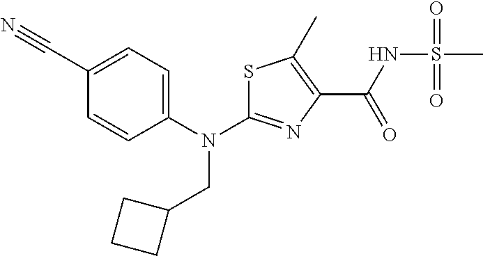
S1C(N(C2=CC=C(C#N)C=C2)CC2CCC2)=NC(C(NS(C)(=O)=O)=O)=C1C
